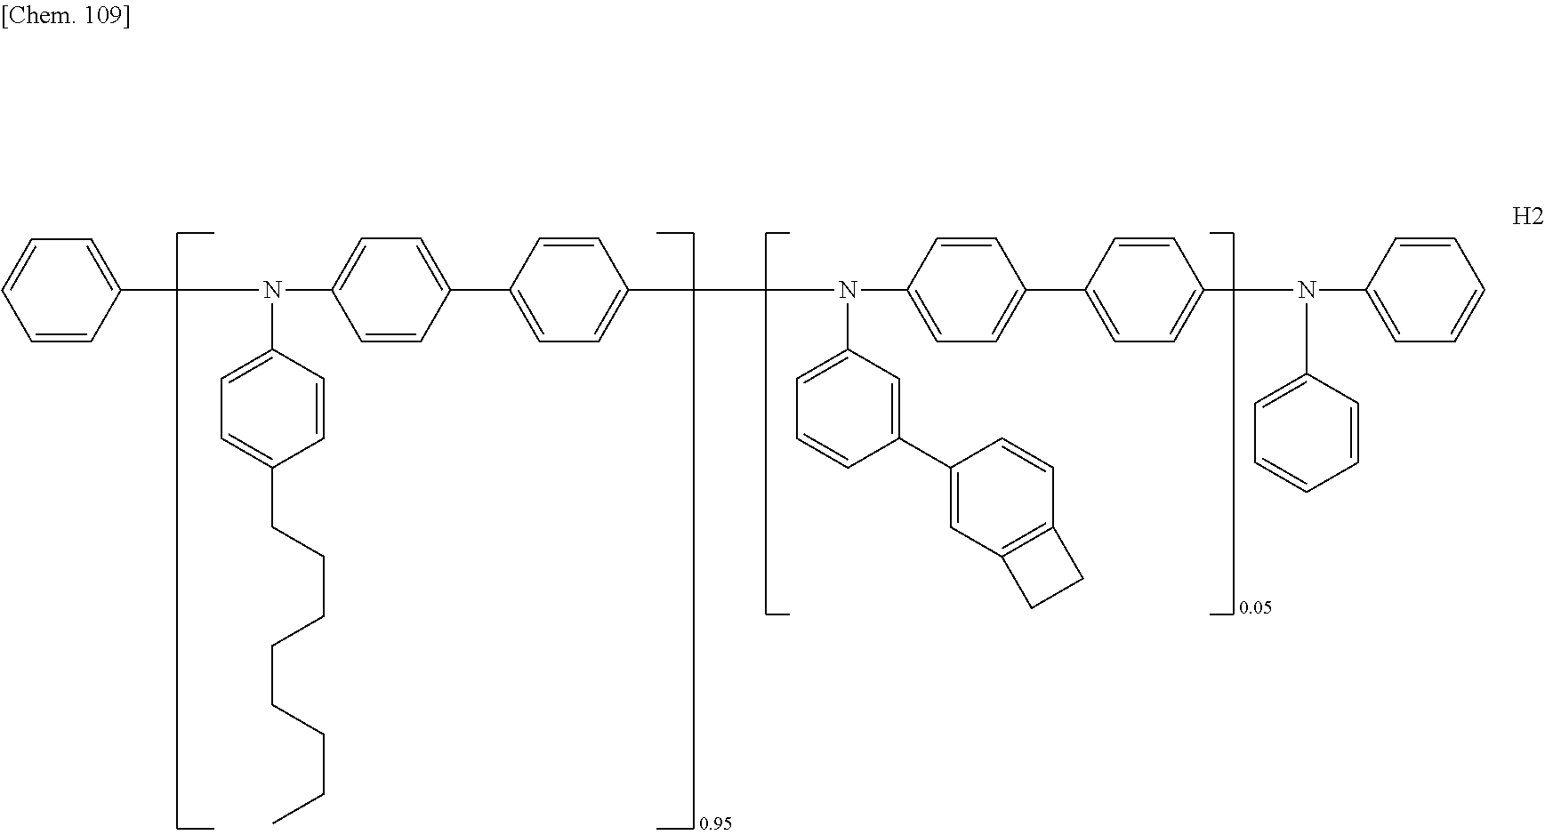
C1=CC(N(C2=CC=C(CCCCCCCC)C=C2)C2=CC=C(C3=CC=C(N(C4=CC=C(C5=CC=C(N(C6=CC=CC=C6)C6=CC=CC=C6)C=C5)C=C4)C4=CC=CC(C5=CC6=C(C=C5)CC6)=C4)C=C3)C=C2)=CC=C1
